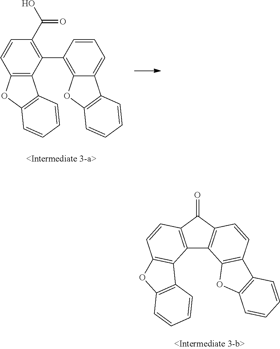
C1=CC2=C(C(C3=C4C(=CC=C3)C3=C(O4)C=CC=C3)=C1C(O)=O)C1=C(O2)C=CC=C1.C12=C(C(=O)C3=C1C1=C(C=C3)C3=C(O1)C=CC=C3)C=CC1=C2C2=C(O1)C=CC=C2
